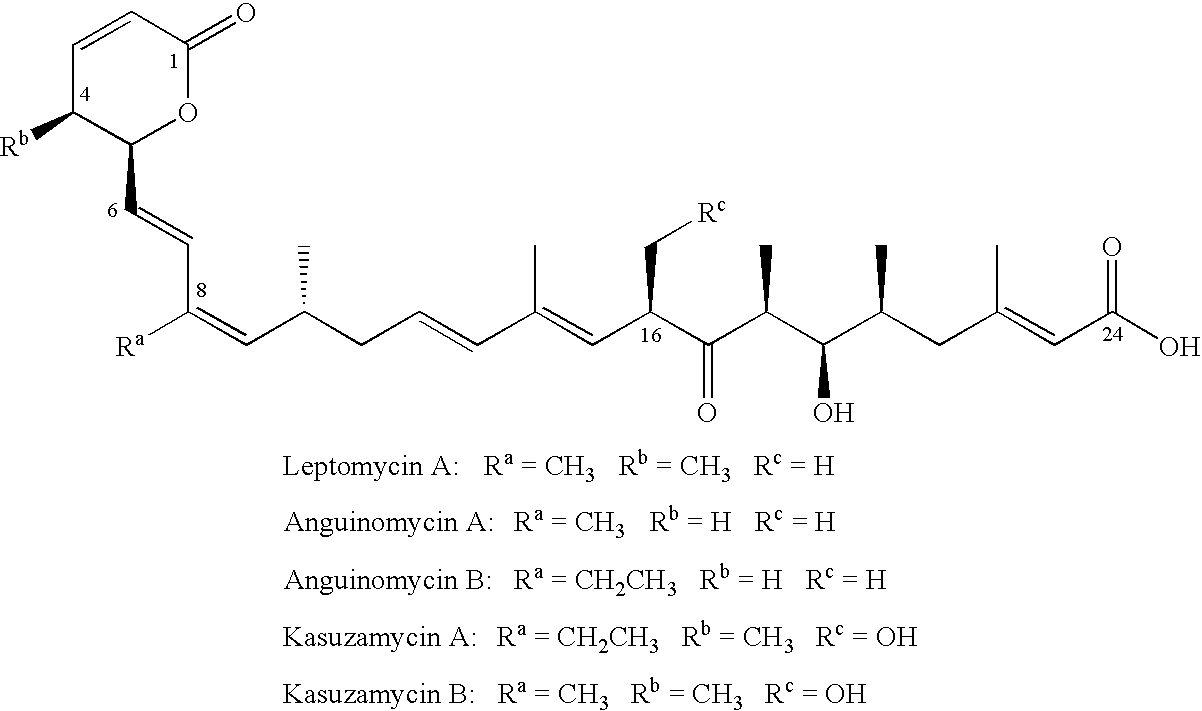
C1=CC(=O)OC(C=CC([Ra])=CC(CC=CC(=CC(C(C(C(C(CC(=CC(O)=O)C)C)O)C)=O)C[Rc])C)C)C1[Rb]
